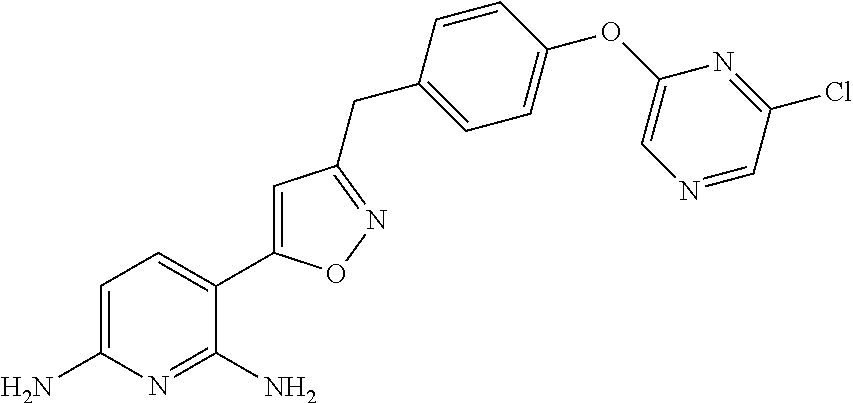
C1=C(N)N=C(N)C(C2=CC(CC3=CC=C(OC4=CN=CC(Cl)=N4)C=C3)=NO2)=C1
